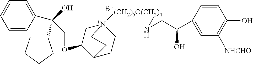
[Br-].C(OC1C[N+]2([(CH2)5O(CH2)4]NCC(C3=CC([NHCHO])=C(O)C=C3)O)CCC1CC2)C(C1=CC=CC=C1)(O)C1CCCC1
